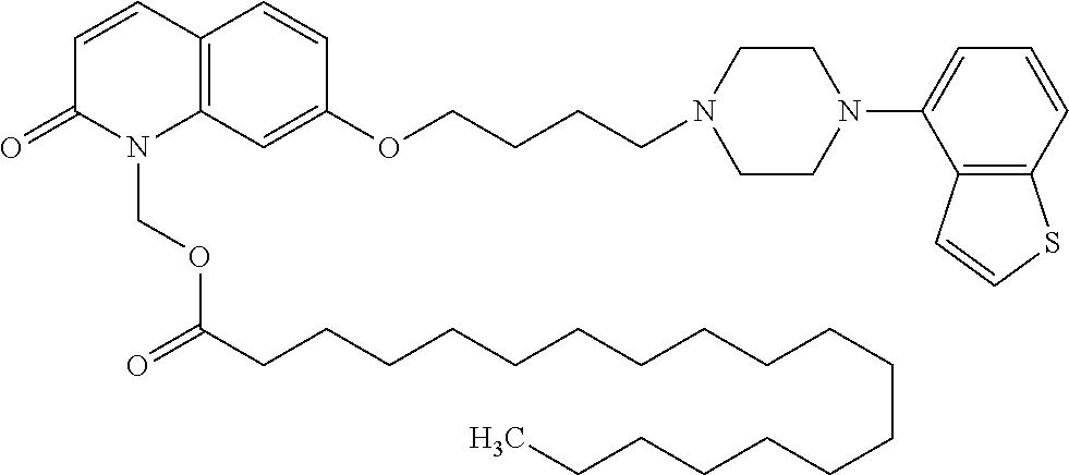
C12=C(C=C(OCCCCN3CCN(C4=CC=CC5=C4C=CS5)CC3)C=C1)N(COC(CCCCCCCCCCCCCCCCCC)=O)C(=O)C=C2
